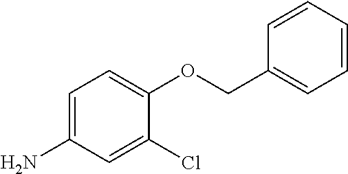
C1=C(N)C=C(Cl)C(OCC2=CC=CC=C2)=C1
